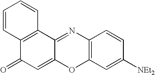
C1=CC2=C(C=C1)C1=NC3=C(OC1=CC2=O)C=C([NEt2])C=C3
